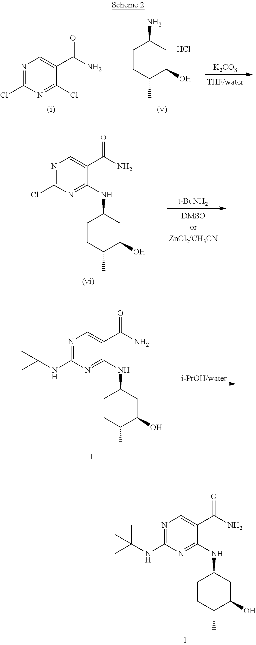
N1=C(Cl)N=C(Cl)C(C(N)=O)=C1.[K2CO3].C1CC(C)C(O)CC1N.Cl.N1=C(Cl)N=C(NC2CCC(C)C(O)C2)C(C(N)=O)=C1.[t-BuNH2].N1=C(NC(C)(C)C)N=C(NC2CCC(C)C(O)C2)C(C(N)=O)=C1.[i-PrOH/water].N1=C(NC(C)(C)C)N=C(NC2CCC(C)C(O)C2)C(C(N)=O)=C1
